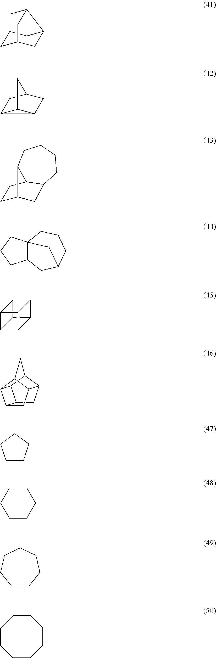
C12CC3C(C1)CC(C2)C3.C12C3C1CC(C2)C3.C1C2CC3C(C1)C2CCCC3.C12C3(CCC1)CCCC(C2)C3.C12C3C4C1C1C2C3C41.C12CC3C4C1C1C2CC3C1C4.C1CCCC1.C1CCCCC1.C1CCCCCC1.C1CCCCCCC1
